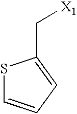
S1C=CC=C1C[X1]
